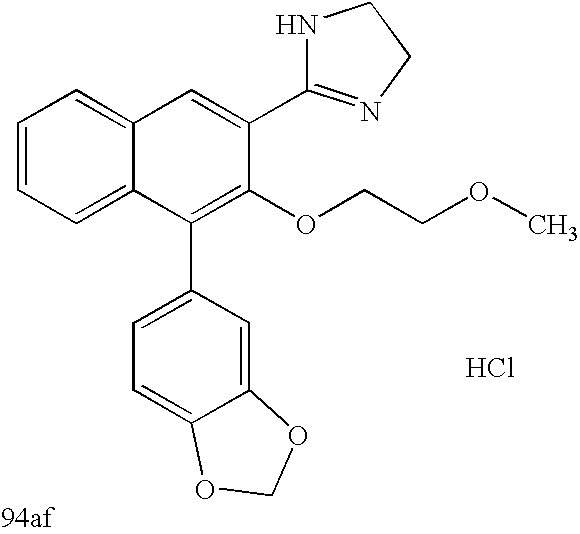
C1=C(C2=NCCN2)C(OCCOC)=C(C2=CC=C3C(=C2)OCO3)C2=CC=CC=C12.Cl
